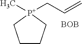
C1CC[P+](CC=C)(C)C1.[BOB]
